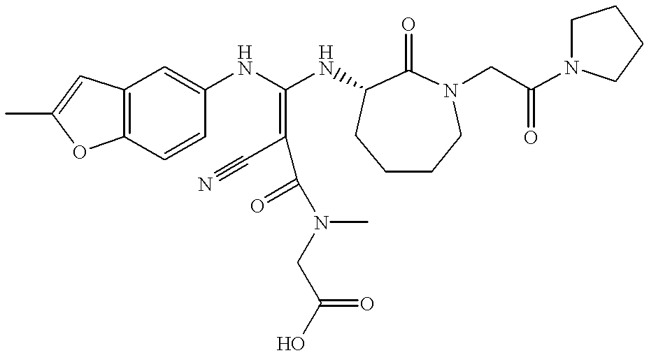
C12=C(C=CC(NC(NC3C(=O)N(CC(N4CCCC4)=O)CCCC3)=C(C#N)C(=O)N(C)CC(O)=O)=C1)OC(C)=C2
